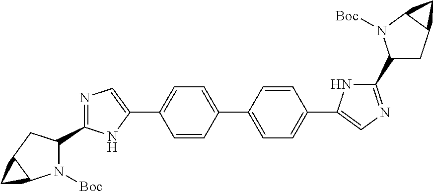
N1=C(C2N([Boc])C3C(C2)C3)NC(C2=CC=C(C3=CC=C(C4=CN=C(C5CC6C(N5[Boc])C6)N4)C=C3)C=C2)=C1
